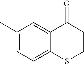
C1(C)=CC=C2C(=C1)C(=O)CCS2
